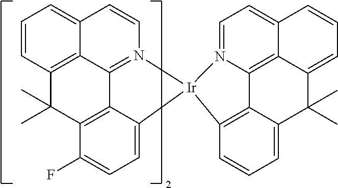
C12=C3C=CC=C1C=CN1=C2C2=C(C(F)=CC=C2[Ir]12C1=C4C5=C6C(=CC=N25)C=CC=C6C(C)(C)C4=CC=C1)C3(C)C
